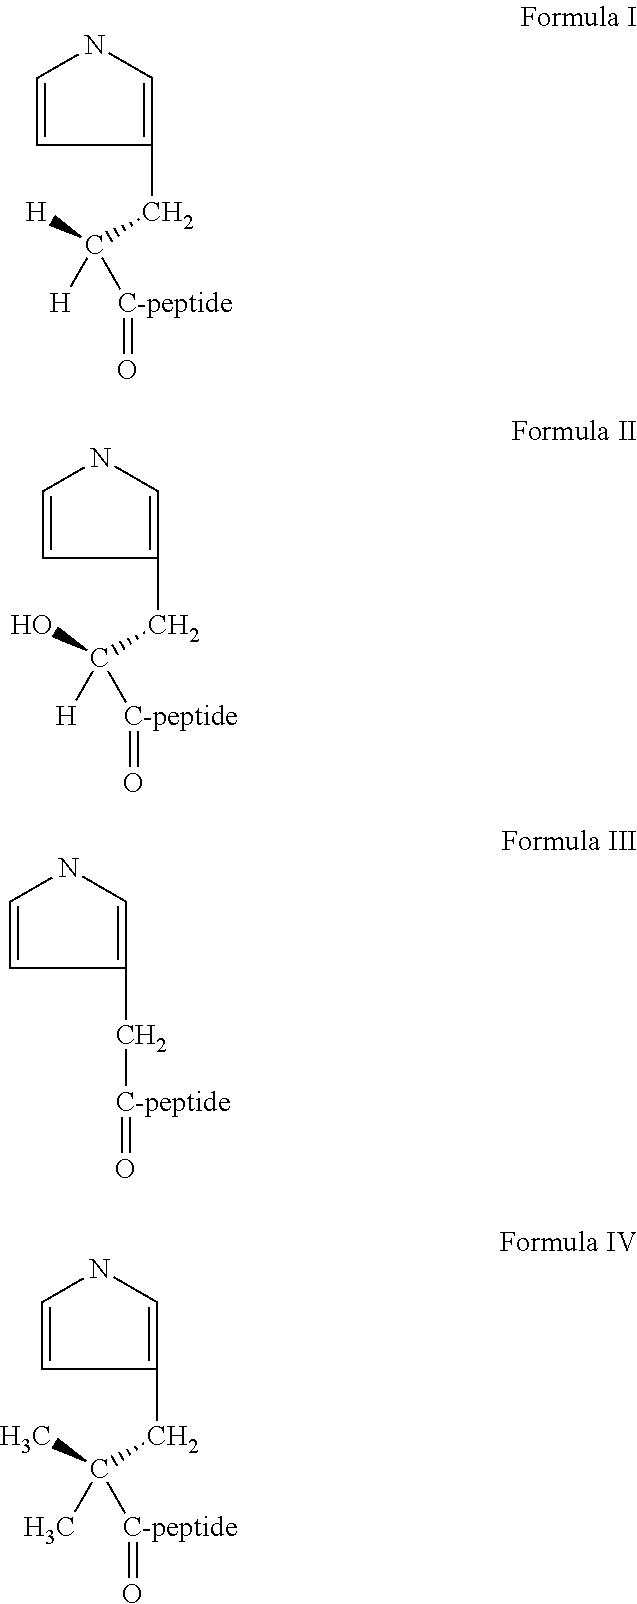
C1(CC([H])([H])[C-peptide]=O)=CNC=C1.C1(CC(O)([H])[C-peptide]=O)=CNC=C1.C1(C[C-peptide]=O)=CNC=C1.C1(CC(C)(C)[C-peptide]=O)=CNC=C1
